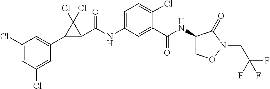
C1(Cl)=CC(Cl)=CC(C2C(C(NC3=CC=C(Cl)C(C(NC4CON(CC(F)(F)F)C4=O)=O)=C3)=O)C2(Cl)Cl)=C1
